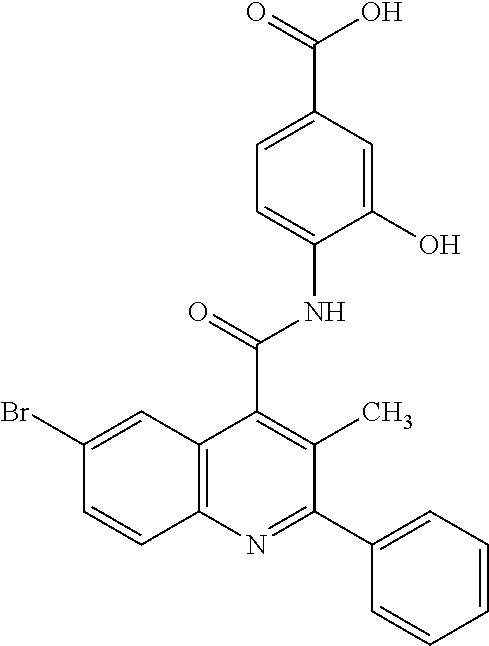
C12=C(N=C(C3=CC=CC=C3)C(C)=C1C(=O)NC1=CC=C(C(=O)O)C=C1O)C=CC(Br)=C2
